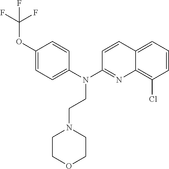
O(C1=CC=C(N(C2=NC3=C(Cl)C=CC=C3C=C2)CCN2CCOCC2)C=C1)C(F)(F)F
